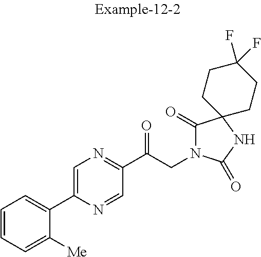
C1=CC=C([Me])C(C2=CN=C(C(CN3C(=O)C4(NC3=O)CCC(F)(F)CC4)=O)C=N2)=C1
